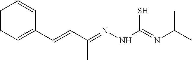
C1=CC=C(C=CC(=NNC(=NC(C)C)S)C)C=C1
